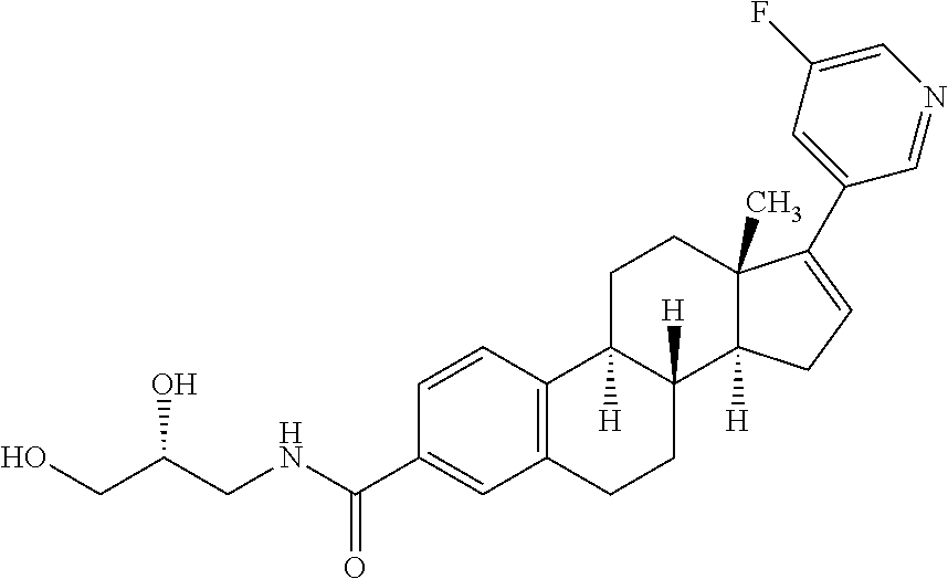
C1C2([H])C([H])(C3([H])C(C)(C1)C(C1=CC(F)=CN=C1)=CC3)CCC1=C2C=CC(C(NCC(CO)O)=O)=C1
